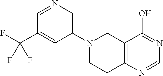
C1=NC=C(N2CC3=C(N=CN=C3O)CC2)C=C1C(F)(F)F
